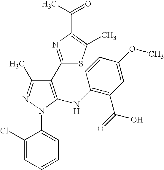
C1(C2=NC(C(C)=O)=C(C)S2)=C(NC2=C(C(=O)O)C=C(OC)C=C2)N(C2=CC=CC=C2Cl)N=C1C
